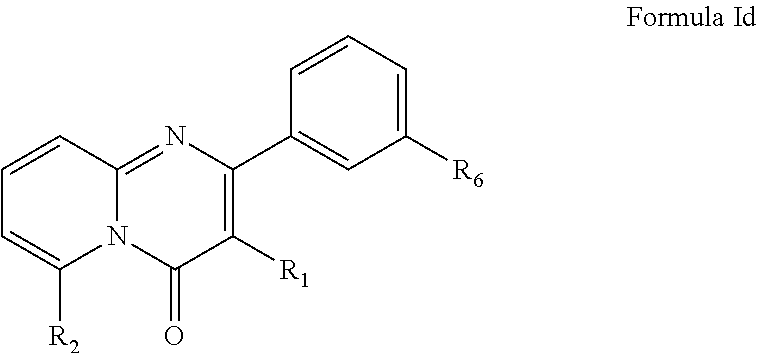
N12C([R2])=CC=CC1=NC(C1=CC([R6])=CC=C1)=C([R1])C2=O
